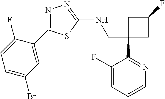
C1(CNC2=NN=C(C3=CC(Br)=CC=C3F)S2)(C2=NC=CC=C2F)CC(F)C1
